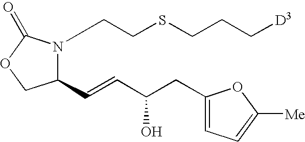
C(SCCN1C(C=CC(CC2=CC=C([Me])O2)O)COC1=O)CC[D3]
